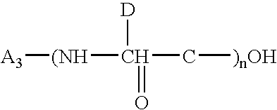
[A3][(NH]C(C[)nOH])(=O)[D]
